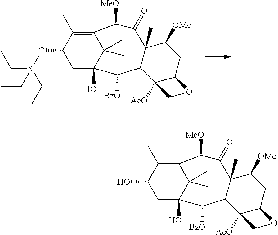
O(C1CC2(O)C(C)(C)C(=C1C)C([MeO])C(=O)C1(C)C(C2[BzO])C2([AcO])C(CC1[OMe])OC2)[Si](CC)(CC)CC.OC1CC2(O)C(C)(C)C(=C1C)C([MeO])C(=O)C1(C)C(C2[BzO])C2([AcO])C(CC1[OMe])OC2
